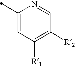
C1(C)=CC([R1])=C([R2])C=N1
